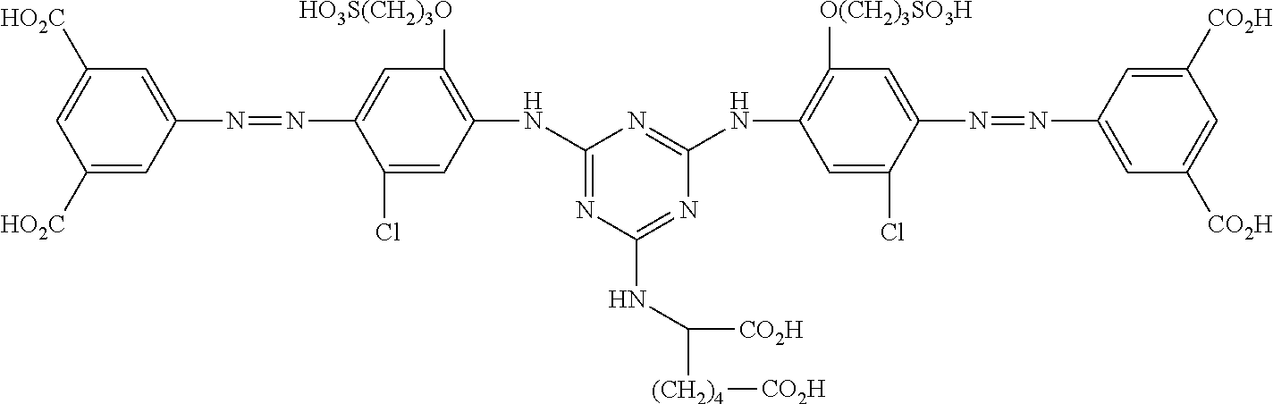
C1([HO2C])=CC(N=NC2=CC([HO3S(CH2)3O])=C(NC3=NC(NC([(CH2)4][CO2H])[CO2H])=NC(NC4=C([O(CH2)3SO3H])C=C(N=NC5=CC([CO2H])=CC([CO2H])=C5)C(Cl)=C4)=N3)C=C2Cl)=CC([HO2C])=C1
